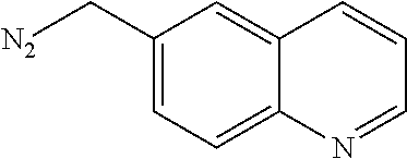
[N2]CC1=CC=C2C(=C1)C=CC=N2
